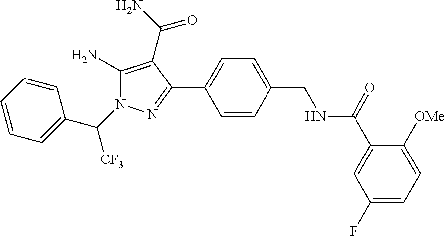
C1=CC(C2=NN(C([CF3])C3=CC=CC=C3)C(N)=C2C(=O)N)=CC=C1CNC(C1=CC(F)=CC=C1[OMe])=O
